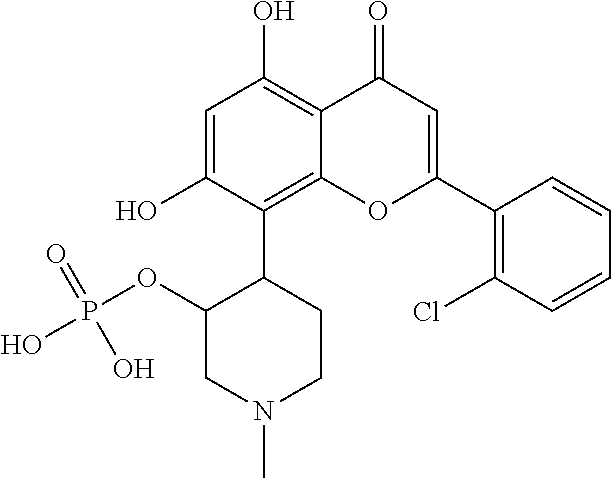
C1=C(O)C(C2C(OP(O)(O)=O)CN(C)CC2)=C2C(=C1O)C(=O)C=C(C1=C(Cl)C=CC=C1)O2
